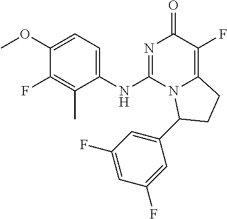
C1(OC)=CC=C(NC2=NC(=O)C(F)=C3N2C(C2=CC(F)=CC(F)=C2)CC3)C(C)=C1F
